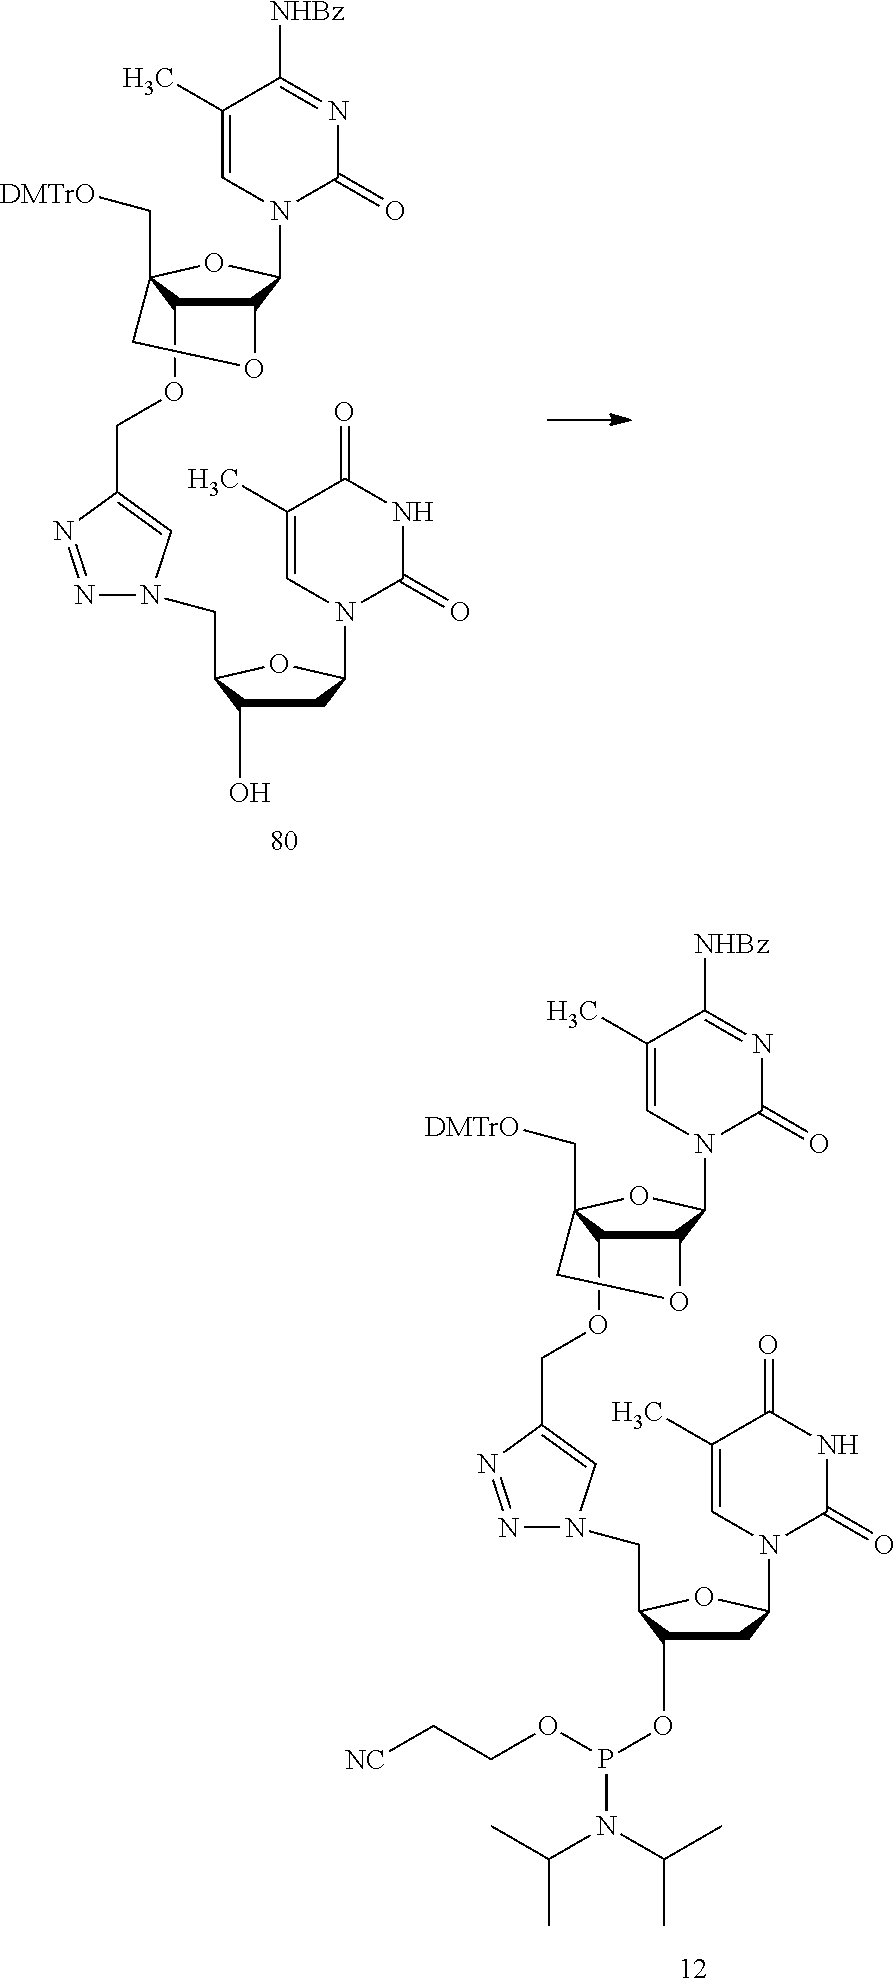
C1(C)=CN(C2CC(OP(OCC[NC])N(C(C)C)C(C)C)C(CN3N=NC(COC4C5C(N6C=C(C)C([NHBz])=NC6=O)OC4(C[DMTrO])CO5)=C3)O2)C(=O)NC1=O.C1(C)=CN(C2CC(O)C(CN3N=NC(COC4C5C(N6C=C(C)C([NHBz])=NC6=O)OC4(C[DMTrO])CO5)=C3)O2)C(=O)NC1=O
